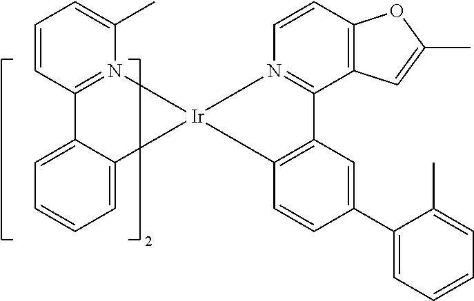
C1=C2C(=CC=C1)C[Ir]1(CN3=C2C=CC=C3C)CN2=C(C3=C(C=C2)OC(C)=C3)C2=C(C=CC(C3=CC=CC=C3C)=C2)C1
